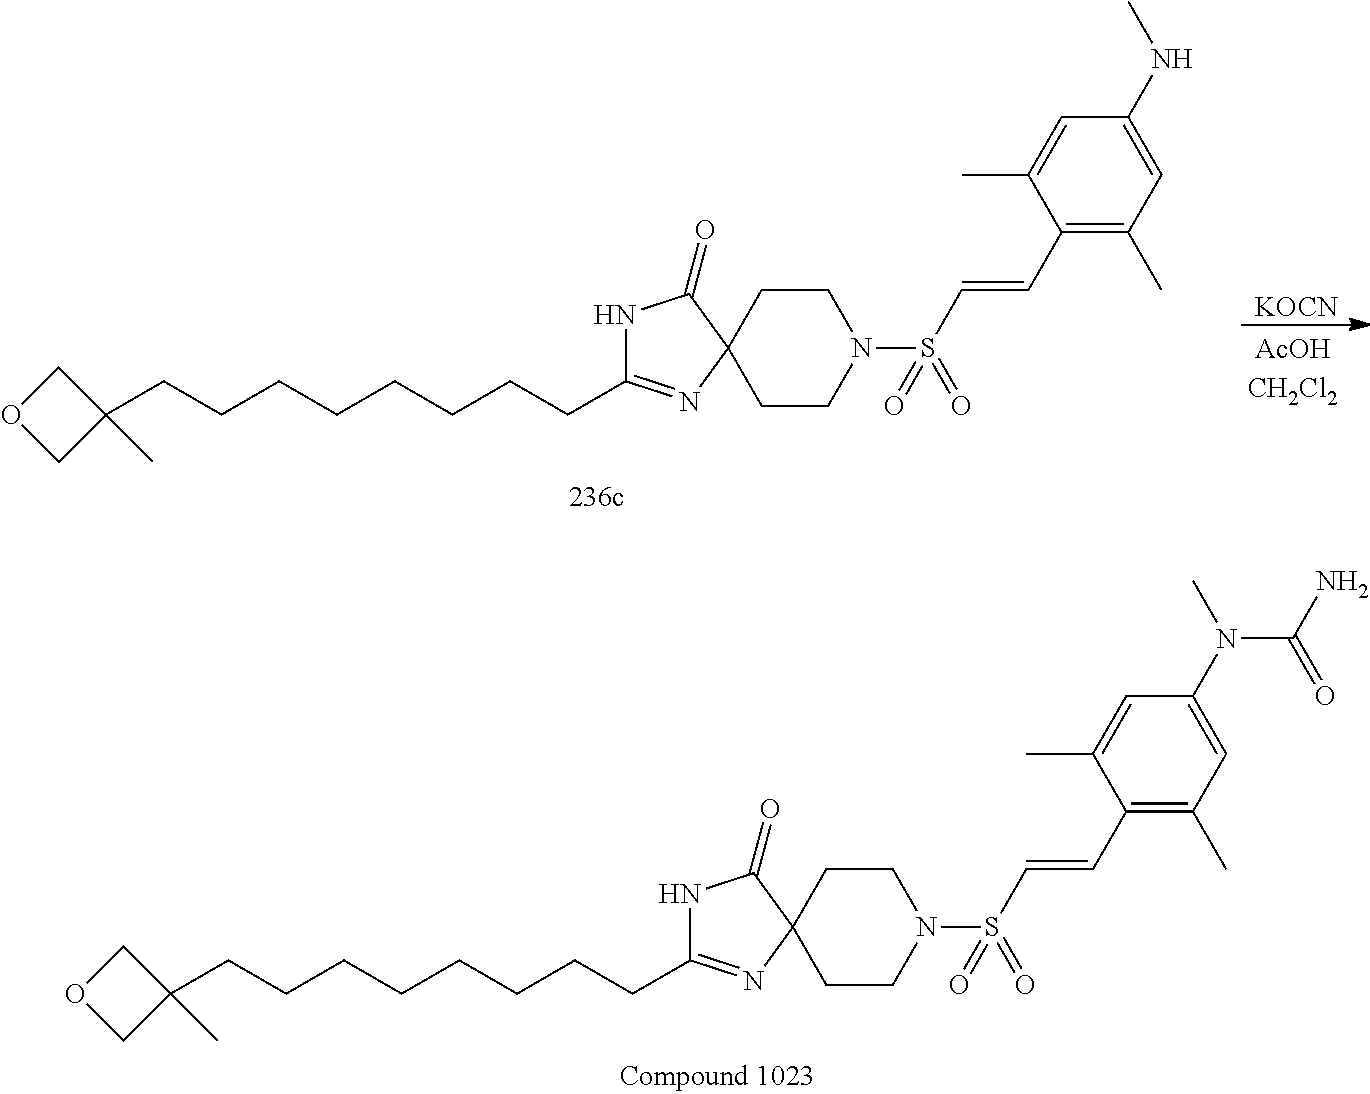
C1CC2(CCN1S(C=CC1=C(C)C=C(NC)C=C1C)(=O)=O)N=C(CCCCCCCCC1(C)COC1)NC2=O.[KOCN].C1CC2(CCN1S(C=CC1=C(C)C=C(N(C)C(N)=O)C=C1C)(=O)=O)N=C(CCCCCCCCC1(C)COC1)NC2=O
